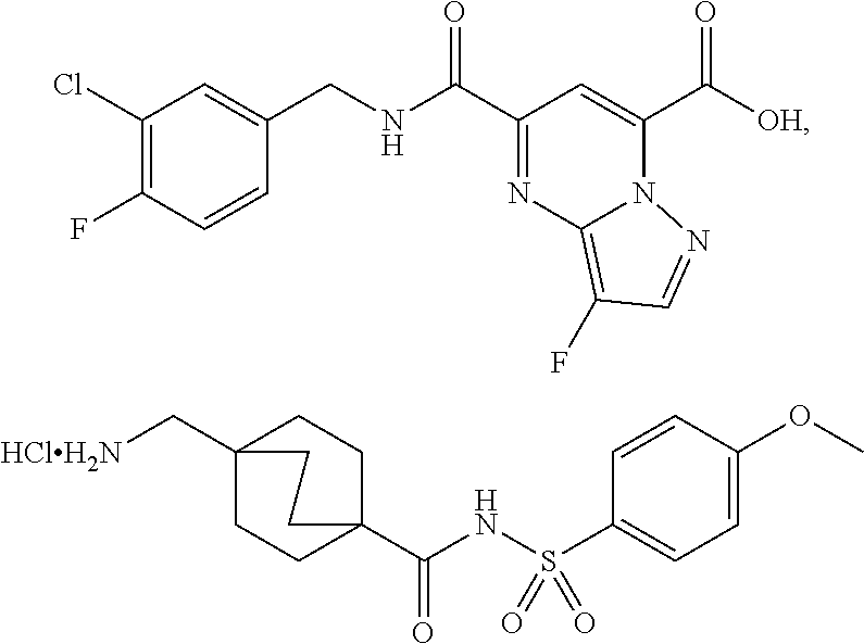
C1(Cl)=C(F)C=CC(CNC(C2=NC3=C(F)C=NN3C(C([OH])=O)=C2)=O)=C1.C12(C[HClH2N])CCC(C(NS(C3=CC=C(OC)C=C3)(=O)=O)=O)(CC1)CC2
